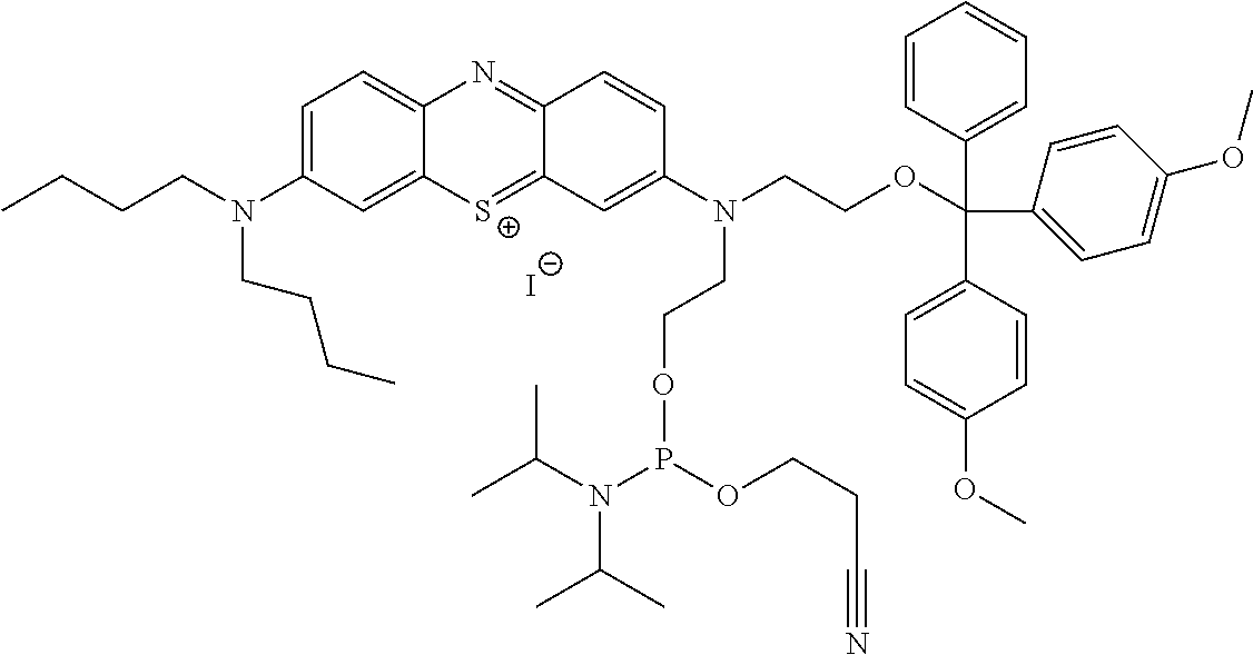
[I-].C1=C(N(CCCC)CCCC)C=C2C(=C1)N=C1C(=[S+]2)C=C(N(CCOC(C2=CC=CC=C2)(C2=CC=C(OC)C=C2)C2=CC=C(OC)C=C2)CCOP(N(C(C)C)C(C)C)OCCC#N)C=C1
